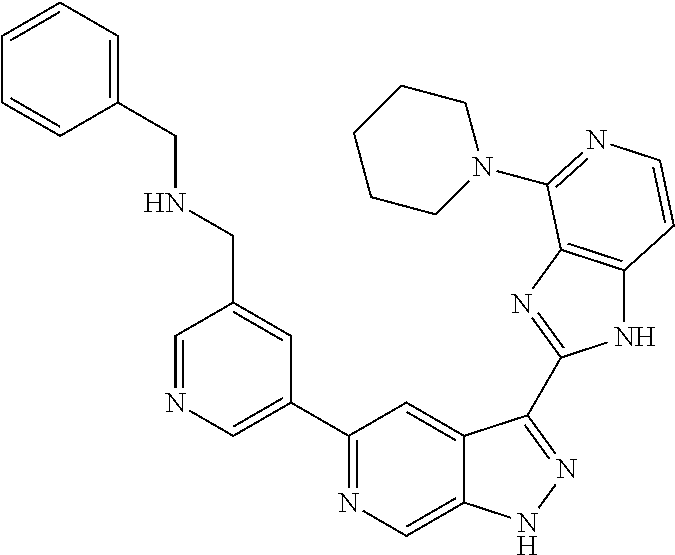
C1=NC=C(C2=NC=C3C(=C2)C(C2=NC4=C(N2)C=CN=C4N2CCCCC2)=NN3)C=C1CNCC1=CC=CC=C1
